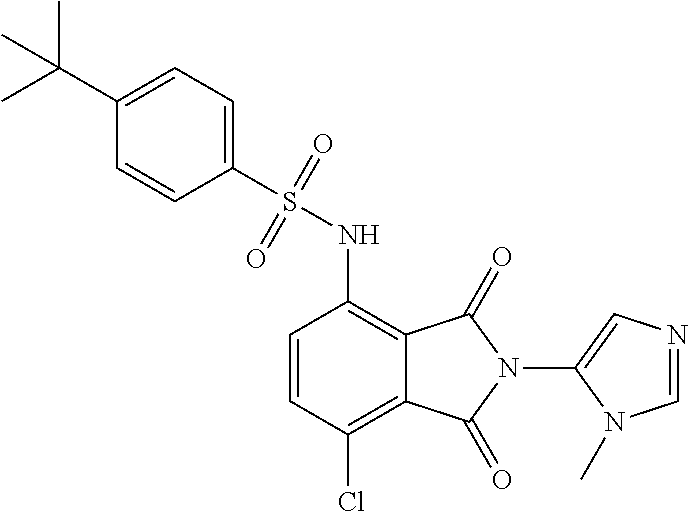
C1=CC(Cl)=C2C(=C1NS(C1=CC=C(C(C)(C)C)C=C1)(=O)=O)C(=O)N(C1=CN=CN1C)C2=O
